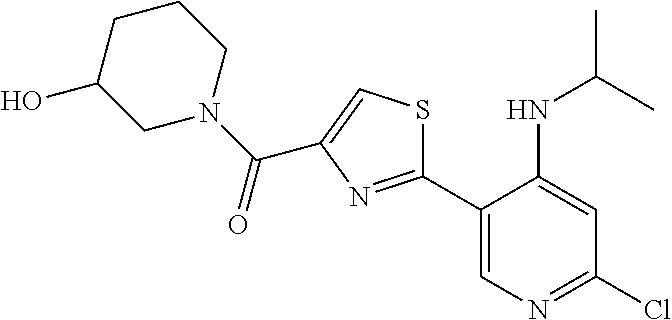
C1(C2=CN=C(Cl)C=C2NC(C)C)=NC(C(N2CCCC(O)C2)=O)=CS1
